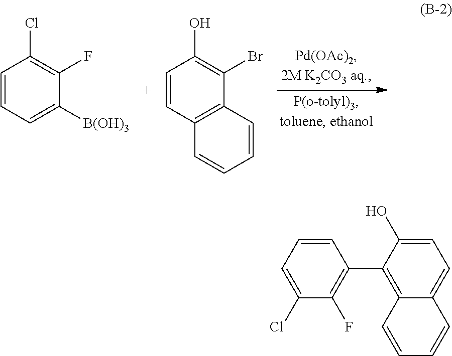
C1=CC=C([B(OH)3])C(F)=C1Cl.C1=CC2=C(C(Br)=C1O)C=CC=C2.C1(Cl)=CC=CC(C2=C3C(=CC=C2O)C=CC=C3)=C1F
